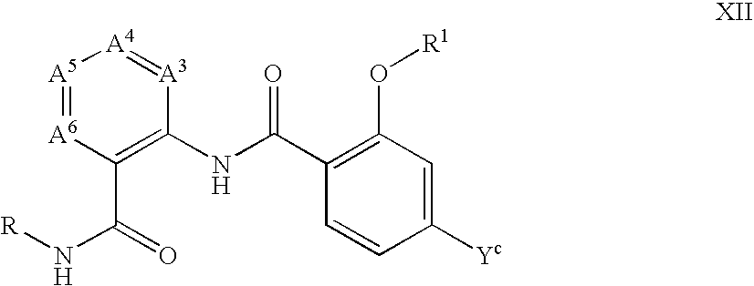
[A5]1=[A6]C(C(=O)N[R])=C(NC(C2=C(O[R1])C=C([Yc])C=C2)=O)[A3]=[A4]1
